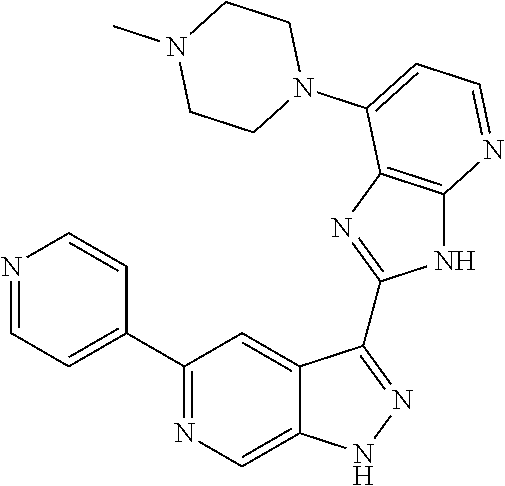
C1(C2=NC=C3C(=C2)C(C2=NC4=C(N2)N=CC=C4N2CCN(C)CC2)=NN3)=CC=NC=C1
